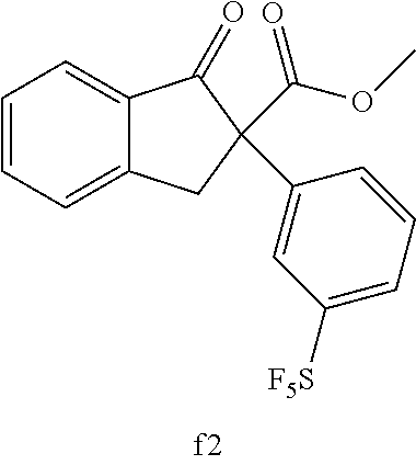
C1=CC=C2C(=C1)C(=O)C(C(=O)OC)(C1=CC([F5S])=CC=C1)C2
